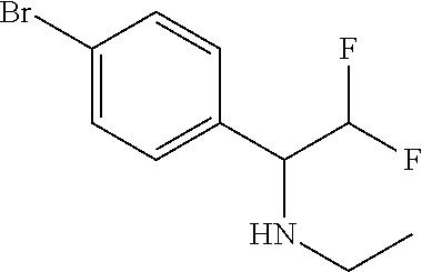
C1=CC(C(C(F)F)NCC)=CC=C1Br
